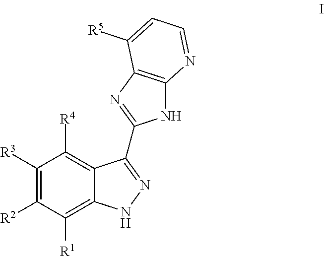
C1([R3])=C([R2])C([R1])=C2C(=C1[R4])C(C1=NC3=C(N1)N=CC=C3[R5])=NN2
